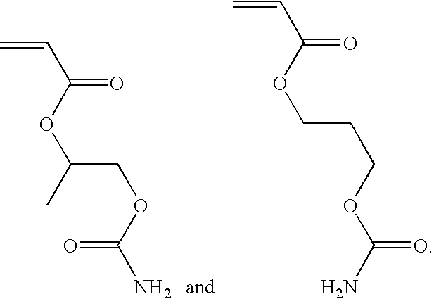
CC(COC(=O)N)OC(C=C)=O.O(CCCOC(C=C)=O)C(N)=O
